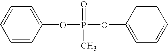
C1=CC=C(OP(OC2=CC=CC=C2)(=O)C)C=C1
